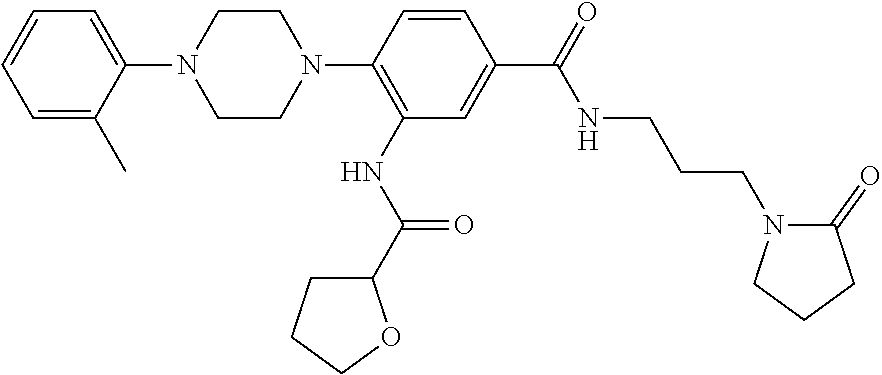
C1=C(N2CCN(C3=C(NC(C4CCCO4)=O)C=C(C(NCCCN4C(=O)CCC4)=O)C=C3)CC2)C(C)=CC=C1
